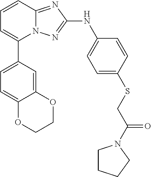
C1=CC2=NC(NC3=CC=C(SCC(N4CCCC4)=O)C=C3)=NN2C(C2=CC=C3C(=C2)OCCO3)=C1
